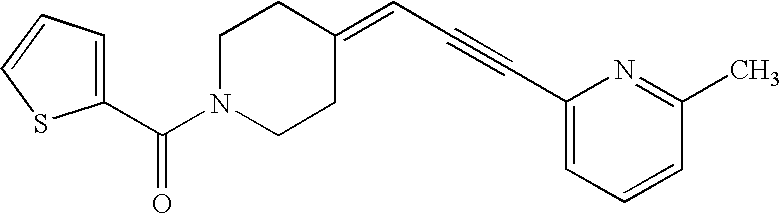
C1(C(N2CCC(=CC#CC3=CC=CC(C)=N3)CC2)=O)=CC=CS1
